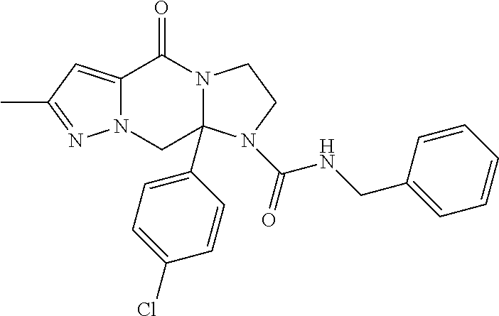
N12C(=CC(C)=N1)C(=O)N1C(C3=CC=C(Cl)C=C3)(C2)N(C(=O)NCC2=CC=CC=C2)CC1
